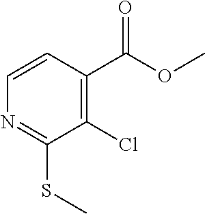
C1=CC(C(OC)=O)=C(Cl)C(SC)=N1
